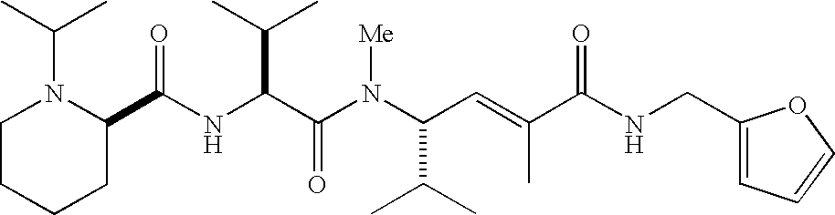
N(C(C(N(C(C(C)C)C=C(C)C(NCC1=CC=CO1)=O)[Me])=O)C(C)C)C(C1N(C(C)C)CCCC1)=O
